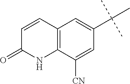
C12=C(C([CN])=CC(C(C)(C)C)=C1)NC(=O)C=C2
